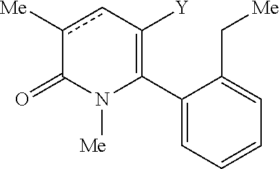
C1(C2=C([Y])cc([Me])C(=O)N2[Me])=CC=CC=C1C[Me]
